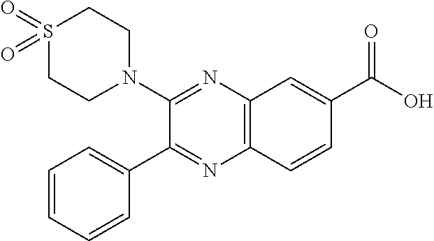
C12=C(C=CC(C(O)=O)=C1)N=C(C1=CC=CC=C1)C(N1CCS(=O)(=O)CC1)=N2
